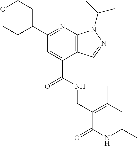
C1(C2=NC3=C(C(C(NCC4=C(C)C=C(C)NC4=O)=O)=C2)C=NN3C(C)C)CCOCC1
